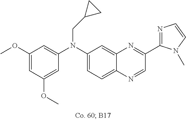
C1(OC)=CC(OC)=CC(N(C2=CC=C3C(=C2)N=C(C2=NC=CN2C)C=N3)CC2CC2)=C1
